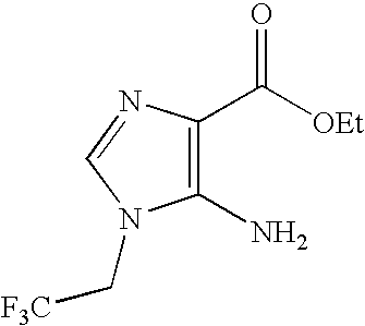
C1(N)=C(C([OEt])=O)N=CN1C[F3C]
